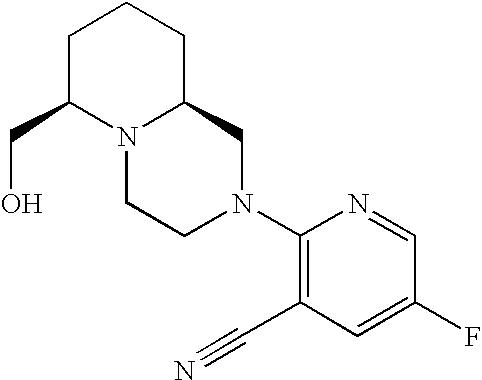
C(C1N2C(CCC1)CN(C1=C(C#N)C=C(F)C=N1)CC2)O
